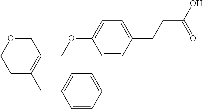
C1=CC(C)=CC=C1CC1=C(COC2=CC=C(CCC(O)=O)C=C2)COCC1
